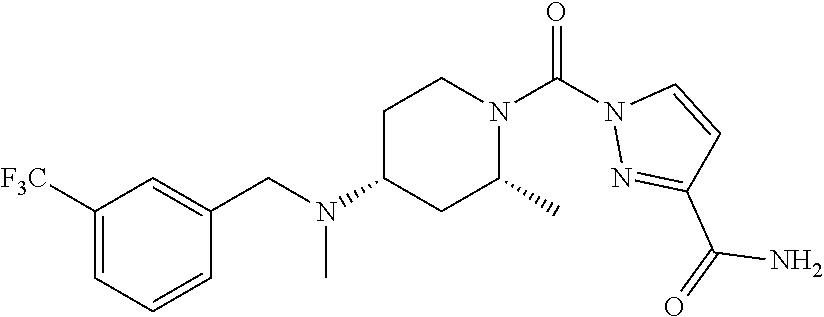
C(N(C1CC(C)N(C(N2N=C(C(=O)N)C=C2)=O)CC1)C)C1=CC([F3C])=CC=C1
